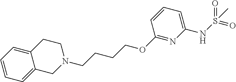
C1N(CCCCOC2=NC(NS(=O)(=O)C)=CC=C2)CCC2=CC=CC=C12
